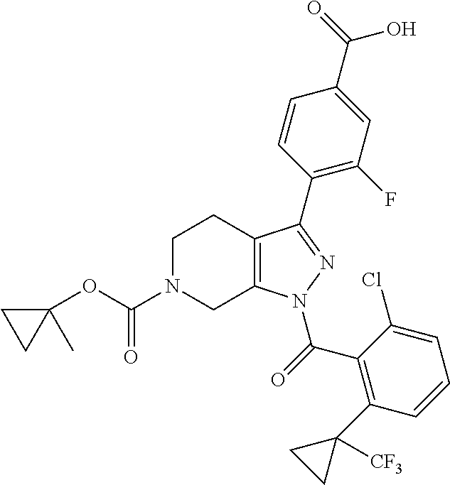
C12=C(N(C(C3=C(C4([CF3])CC4)C=CC=C3Cl)=O)N=C1C1=C(F)C=C(C(O)=O)C=C1)CN(C(OC1(C)CC1)=O)CC2
